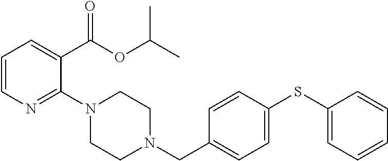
C1=CN=C(N2CCN(CC3=CC=C(SC4=CC=CC=C4)C=C3)CC2)C(C(OC(C)C)=O)=C1
